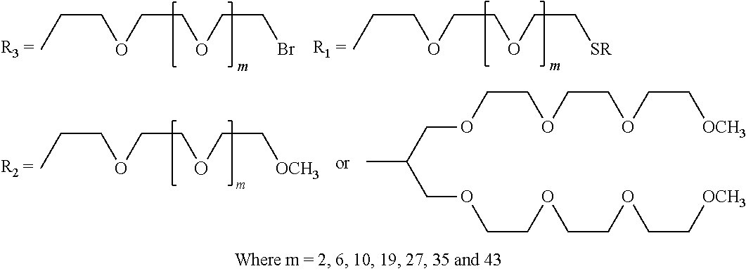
C(CC)OCCOCCBr.C(CC)OCCOCC[SR].C(CC)OCCOCC[OCH3].C(COCCOCCOCC[OCH3])(COCCOCCOCC[OCH3])C
